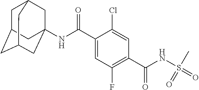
C1=C(C(NC23CC4CC(CC(C2)C4)C3)=O)C(Cl)=CC(C(NS(C)(=O)=O)=O)=C1F
